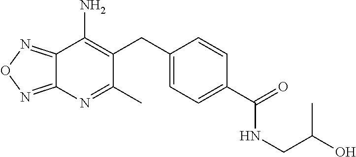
C12=NON=C1N=C(C)C(CC1=CC=C(C(NCC(O)C)=O)C=C1)=C2N
